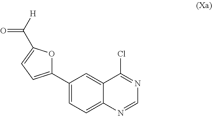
C1(C2=CC=C(C([H])=O)O2)=CC=C2C(=C1)C(Cl)=NC=N2
